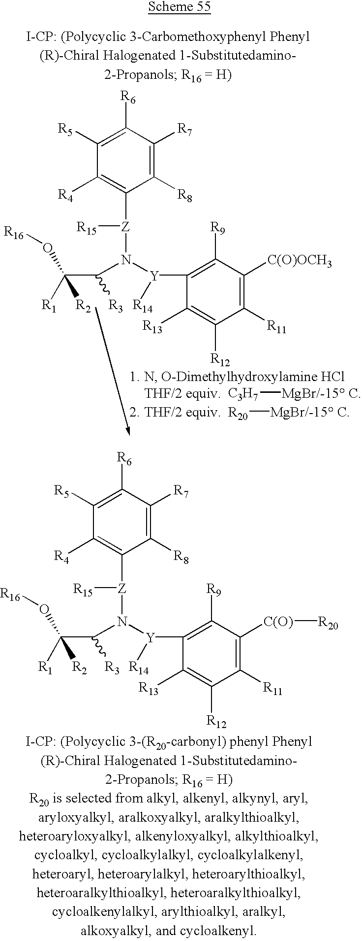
C1([Y](N(C(C([R1])(O[R16])[R2])[R3])[Z](C2=C([R4])C([R5])=C([R6])C([R7])=C2[R8])[R15])[R14])=C([R9])C([C(O)][R20])=C([R11])C([R12])=C1[R13].C1([Y](N(C(C([R1])(O[R16])[R2])[R3])[Z](C2=C([R4])C([R5])=C([R6])C([R7])=C2[R8])[R15])[R14])=C([R9])C([C(O)OCH3])=C([R11])C([R12])=C1[R13].[C3H7][MgBr/-15 C].[R20][MgBr/-15 C]
